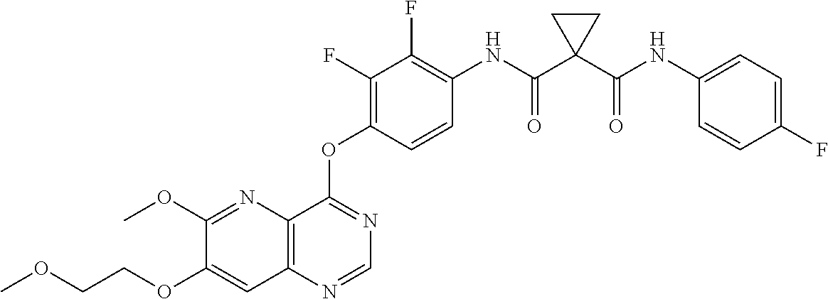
C12=C(N=CN=C1OC1=C(F)C(F)=C(NC(C3(C(NC4=CC=C(F)C=C4)=O)CC3)=O)C=C1)C=C(OCCOC)C(OC)=N2
